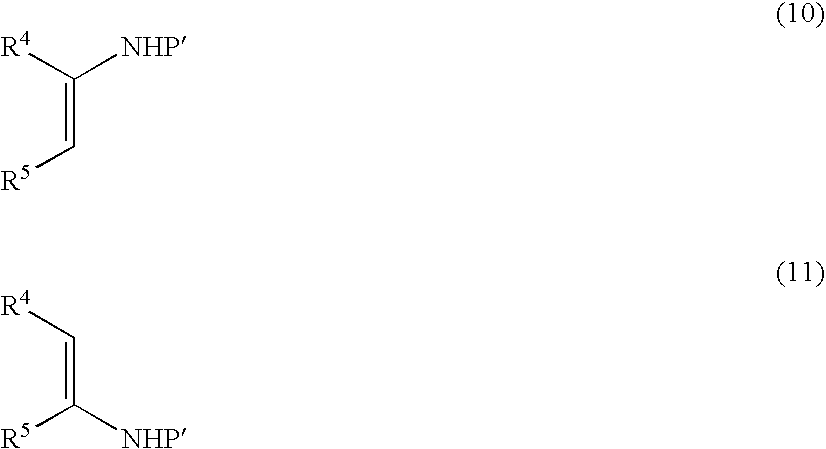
C(=C[R5])([NHP])[R4].C(=C([NHP])[R5])[R4]
